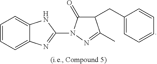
C1=CC=C2C(=C1)NC(N1C(=O)C(CC3=CC=CC=C3)C(C)=N1)=N2
